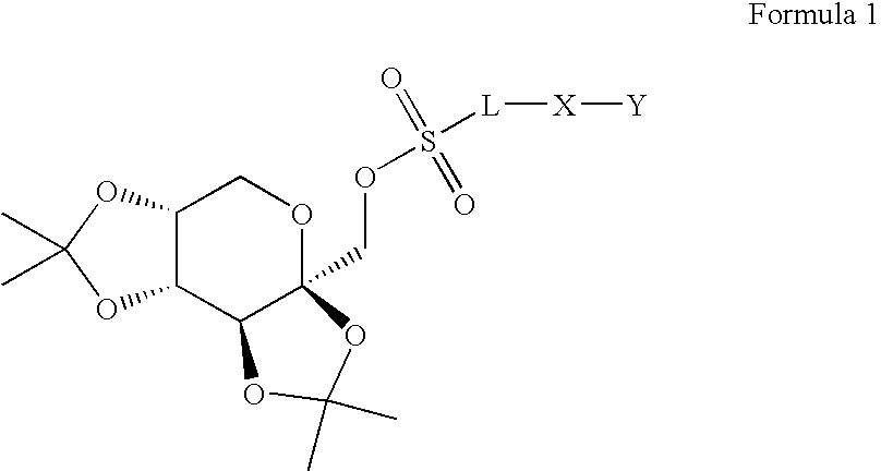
C12C(C3C(COS([L][X][Y])(=O)=O)(OC1)OC(C)(C)O3)OC(C)(C)O2
